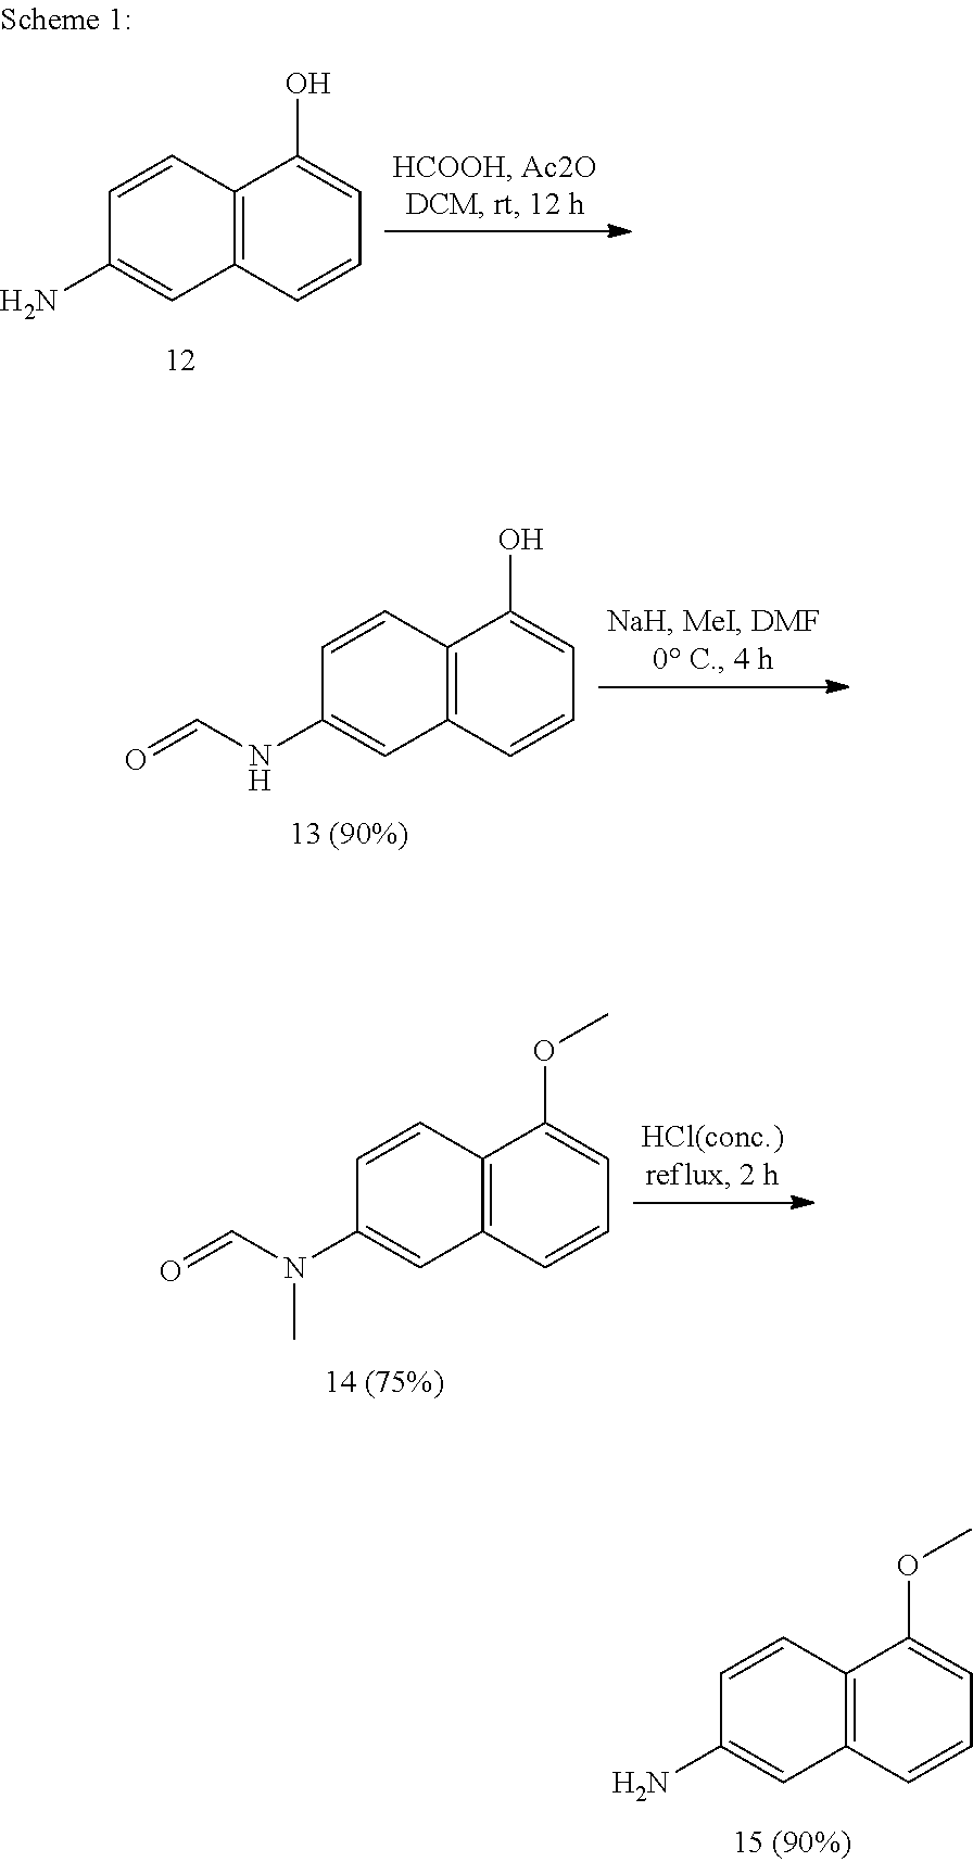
C1=CC2=C(C=C1N)C=CC=C2OC.C1=CC2=C(C=C1N)C=CC=C2O.C1=CC2=C(C=C1NC=O)C=CC=C2O.C1=CC2=C(C=C1N(C=O)C)C=CC=C2OC
